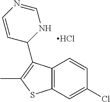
C12=C(C=C(Cl)C=C1)SC(C)=C2C1NC=NC=C1.Cl
